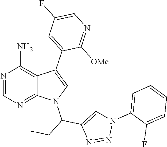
N1=CN=C2C(=C1N)C(C1=CC(F)=CN=C1[OMe])=CN2C(CC)C1=CN(C2=CC=CC=C2F)N=N1
